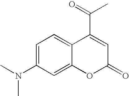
C1=C(N(C)C)C=C2C(=C1)C(C(C)=O)=CC(=O)O2
